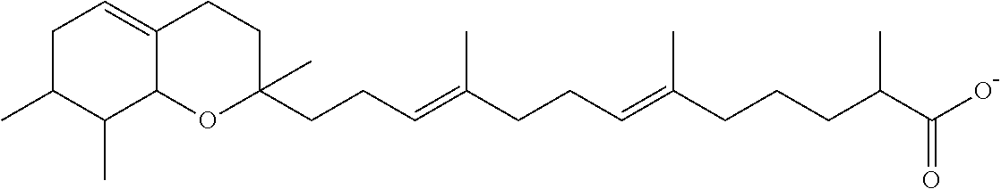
C12=CCC(C)C(C)C1OC(C)(CCC=C(CCC=C(CCCC(C(O)=O)C)C)C)CC2
